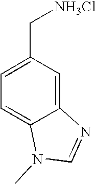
C1=C(C[NH3Cl])C=C2C(=C1)N(C)C=N2
